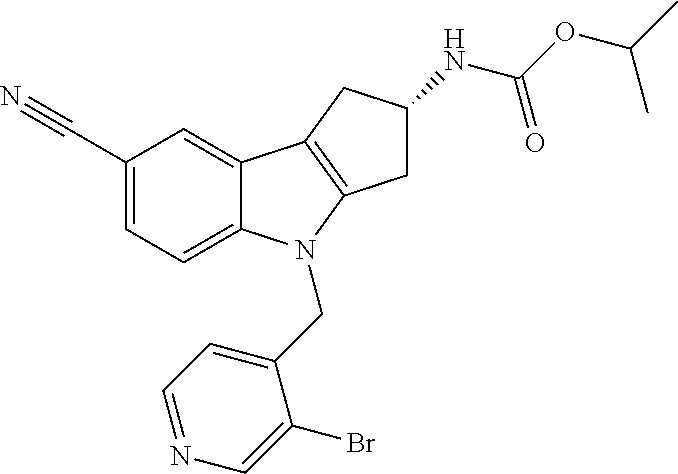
C1(C#N)=CC=C2C(=C1)C1=C(N2CC2=CC=NC=C2Br)CC(NC(OC(C)C)=O)C1
